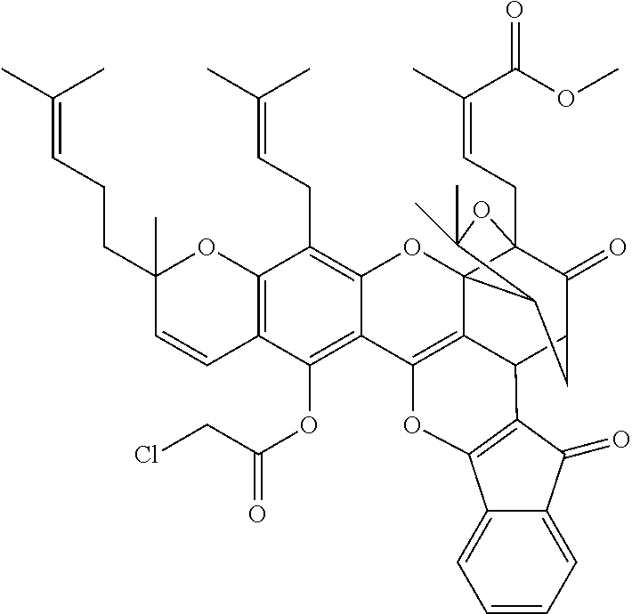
C12=C(C=CC(CCC=C(C)C)(C)O1)C(OC(CCl)=O)=C1C(=C2CC=C(C)C)OC23C4(CC=C(C)C(OC)=O)C(=O)C(CC2C(C)(C)O4)C2C3=C1OC1=C2C(=O)C2=CC=CC=C21
